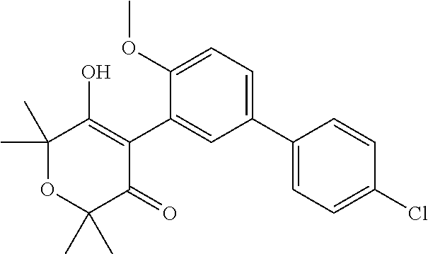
C1(C2=CC=C(OC)C(C3=C(O)C(C)(C)OC(C)(C)C3=O)=C2)=CC=C(Cl)C=C1
